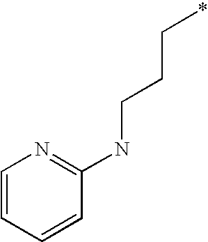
C1=CC=CC(NCCC*)=N1
